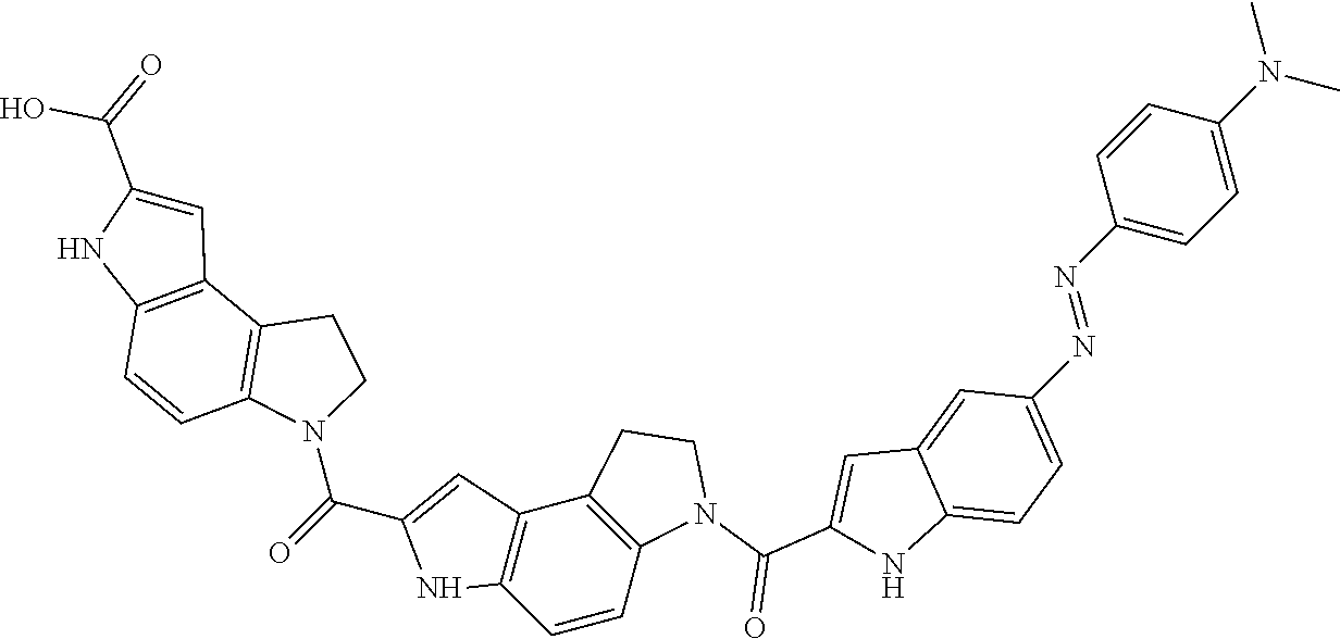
C1=CC2=C(C3=C1NC(C(O)=O)=C3)CCN2C(C1=CC2=C(C=CC3=C2CCN3C(C2=CC3=CC(N=NC4=CC=C(N(C)C)C=C4)=CC=C3N2)=O)N1)=O
